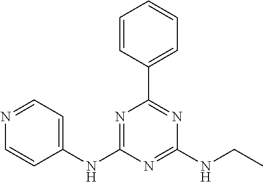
C1(NC2=NC(C3=CC=CC=C3)=NC(NCC)=N2)=CC=NC=C1
